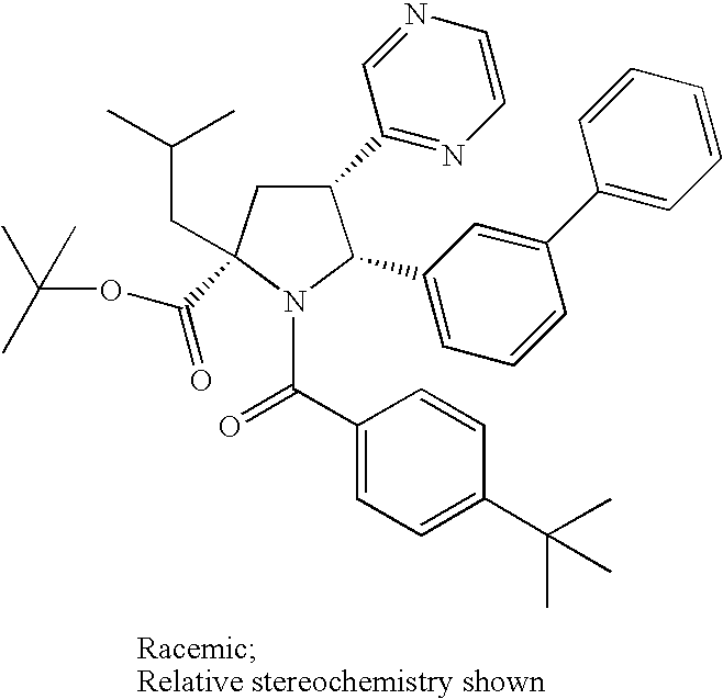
C1(C2=NC=CN=C2)CC(C(=O)OC(C)(C)C)(CC(C)C)N(C(C2=CC=C(C(C)(C)C)C=C2)=O)C1C1=CC=CC(C2=CC=CC=C2)=C1
